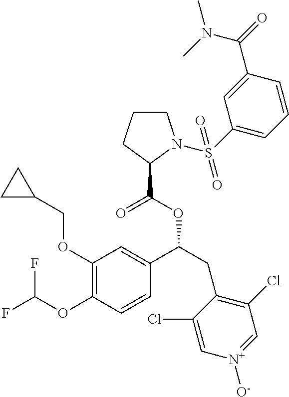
C1(OCC2CC2)=C(OC(F)F)C=CC(C(CC2=C(Cl)C=[N+]([O-])C=C2Cl)OC(=O)C2CCCN2S(=O)(C2=CC=CC(C(N(C)C)=O)=C2)=O)=C1
